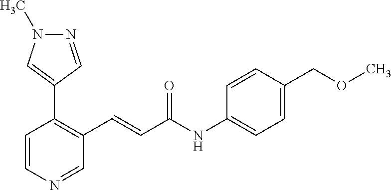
N1=CC(C2=C(C=CC(NC3=CC=C(COC)C=C3)=O)C=NC=C2)=CN1C
